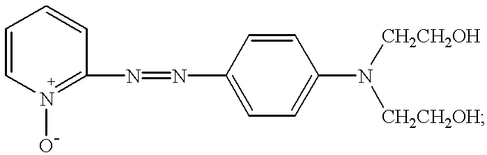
C1=CN(O)=C(N=NC2=CC=C(N([CH2CH2OH])[CH2CH2OH])C=C2)C=C1
